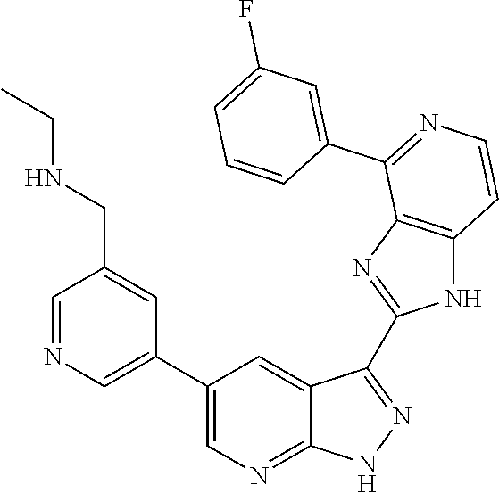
C1=NC=C(C2=CN=C3C(=C2)C(C2=NC4=C(N2)C=CN=C4C2=CC(F)=CC=C2)=NN3)C=C1CNCC
